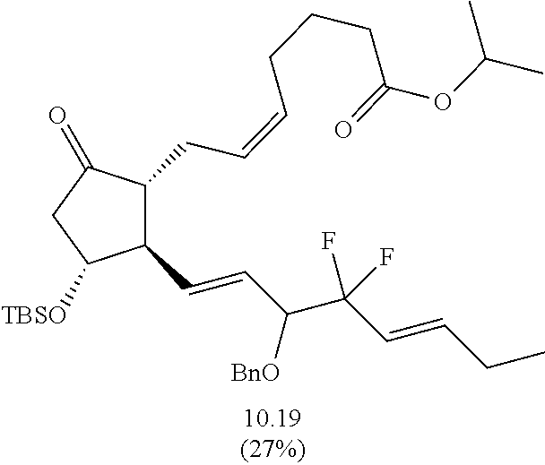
C1(C=CC(C(C=CCC)(F)F)[BnO])C([TBSO])CC(=O)C1CC=CCCCC(OC(C)C)=O
